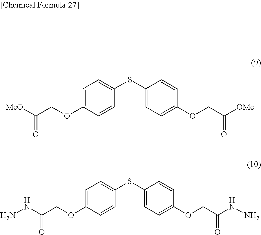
C1=C(OCC(=O)[MeO])C=CC(SC2=CC=C(OCC(=O)[OMe])C=C2)=C1.C1=C(OCC(=O)NN)C=CC(SC2=CC=C(OCC(=O)NN)C=C2)=C1
